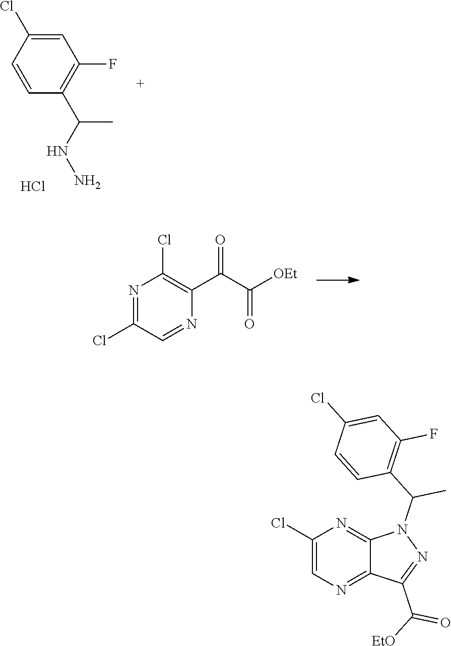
C1=CC(Cl)=CC(F)=C1C(NN)C.Cl.N1=C(Cl)C=NC(C(C([OEt])=O)=O)=C1Cl.C1(Cl)=CN=C2C(=N1)N(C(C1=C(F)C=C(Cl)C=C1)C)N=C2C([EtO])=O
